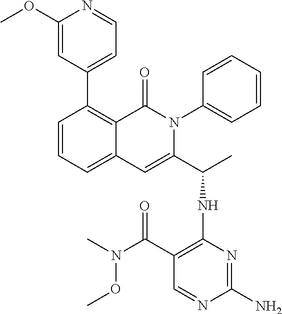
C1=CC=C2C(=C1C1=CC=NC(OC)=C1)C(=O)N(C1=CC=CC=C1)C(C(C)NC1=C(C(=O)N(C)OC)C=NC(N)=N1)=C2
